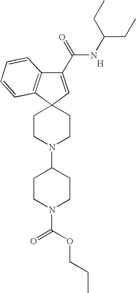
[H].C1(C(=O)NC(CC)CC)=CC2(C3=C1C=CC=C3)CCN(C1CCN(C(OCCC)=O)CC1)CC2
